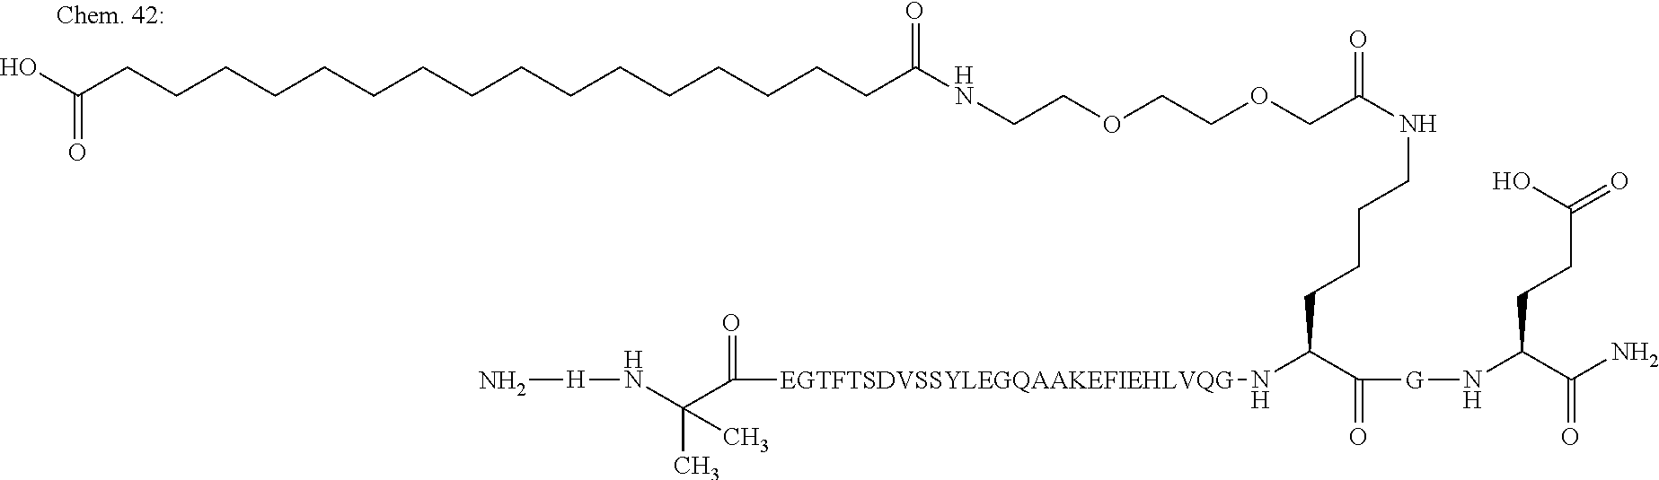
C([EGTFTSDVSSYLEGQAAKEFIEHLVQG]NC(C(=O)[G]NC(C(N)=O)CCC(=O)O)CCCCNC(=O)COCCOCCNC(=O)CCCCCCCCCCCCCCCCC(O)=O)(=O)C(N[H]N)(C)C
